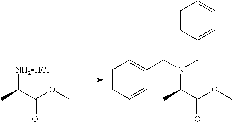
C1=CC(CN(CC2=CC=CC=C2)C(C(OC)=O)C)=CC=C1.[NH2HCl]C(C(OC)=O)C
